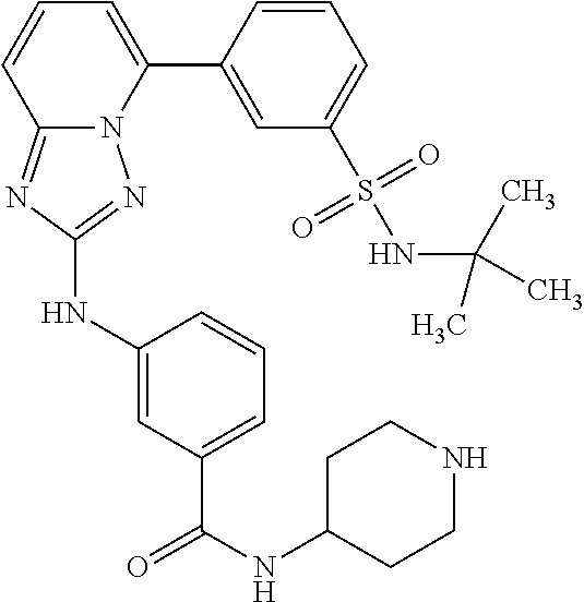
C1=CC(C2=CC=CC3=NC(NC4=CC(C(NC5CCNCC5)=O)=CC=C4)=NN23)=CC(S(NC(C)(C)C)(=O)=O)=C1
